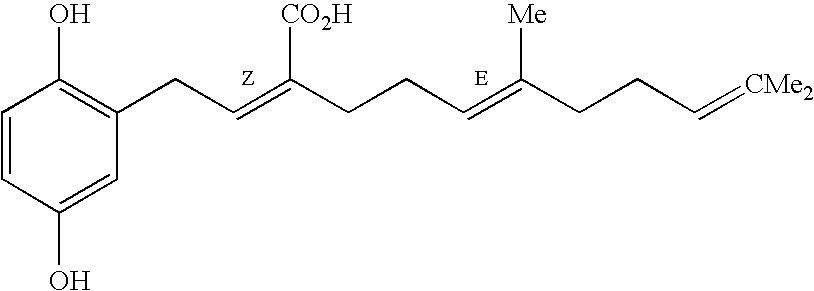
C1=CC(O)=CC(CC=C(CCC=C(CCC=[CMe2])[Me])[CO2H])=C1O
